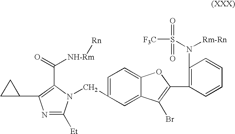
N1=C([Et])N(CC2=CC=C3C(=C2)C(Br)=C(C2=C(N(S([F3C])(=O)=O)[Rm-Rn])C=CC=C2)O3)C(C(=O)[NH-Rm][Rn])=C1C1CC1
